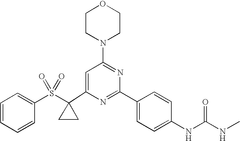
C1(C2(S(C3=CC=CC=C3)(=O)=O)CC2)=CC(N2CCOCC2)=NC(C2=CC=C(NC(=O)NC)C=C2)=N1
